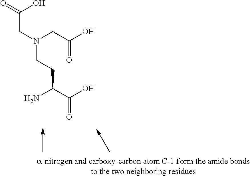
C(C(C(O)=O)N)CN(CC(=O)O)CC(O)=O
